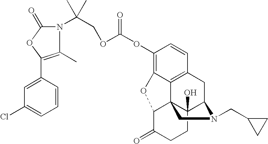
C1=CC(C2=C(C)N(C(C)(COC(OC3=C4C5=C(C=C3)CC3C6(O)C5(C(C(=O)CC6)O4)CN3CC3CC3)=O)C)C(=O)O2)=CC(Cl)=C1
